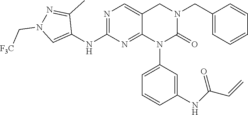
N1=C(NC2=CN(C[F3C])N=C2C)N=C2C(=C1)CN(CC1=CC=CC=C1)C(=O)N2C1=CC=CC(NC(C=C)=O)=C1
